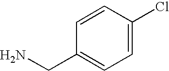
C1=CC(Cl)=CC=C1CN
